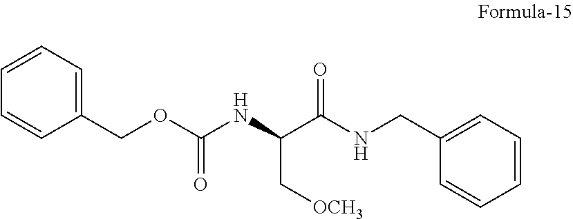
C1(COC(NC(C[OCH3])C(NCC2=CC=CC=C2)=O)=O)=CC=CC=C1
